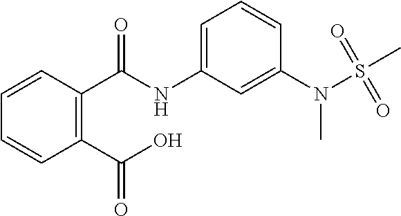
C1=CC(C(=O)NC2=CC=CC(N(S(C)(=O)=O)C)=C2)=C(C(=O)O)C=C1
